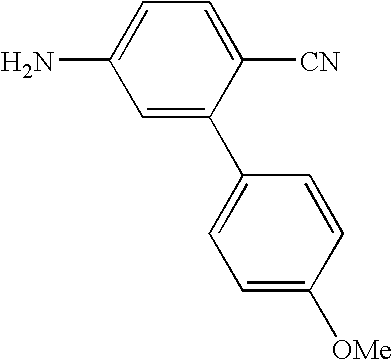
C1=C(C2=CC=C([OMe])C=C2)C([CN])=CC=C1N
